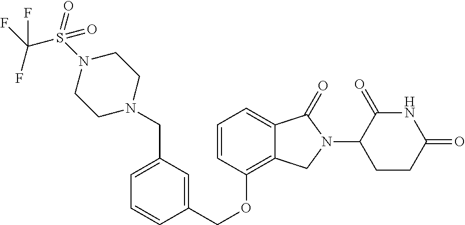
C(OC1=C2C(=CC=C1)C(=O)N(C1C(=O)NC(=O)CC1)C2)C1=CC(CN2CCN(S(C(F)(F)F)(=O)=O)CC2)=CC=C1
